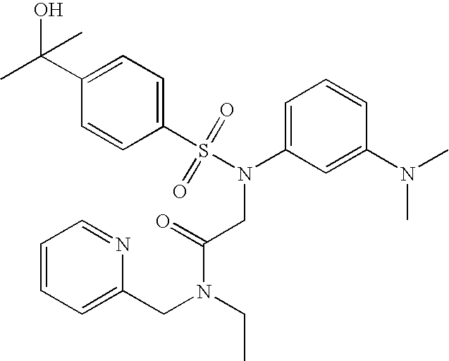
C1(S(=O)(N(CC(=O)N(CC2=CC=CC=N2)CC)C2=CC=CC(N(C)C)=C2)=O)=CC=C(C(C)(O)C)C=C1
